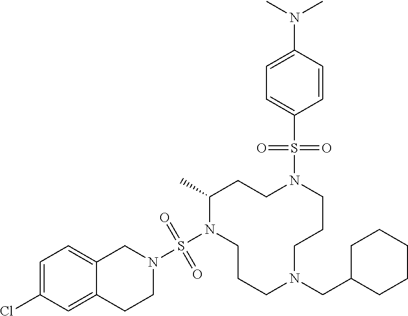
C1(C)N(S(N2CC3=CC=C(Cl)C=C3CC2)(=O)=O)CCCN(CC2CCCCC2)CCCN(S(C2=CC=C(N(C)C)C=C2)(=O)=O)CC1
